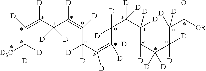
C(C([D])([D3C])[D])([D])=C(C(C(=C([D])C(C(=C([D])C([D])([D])C(C([D])([D])C([D])([D])C(C(C([D])([D])C([OR])=O)([D])[D])([D])[D])([D])[D])[D])([D])[D])[D])([D])[D])[D]
